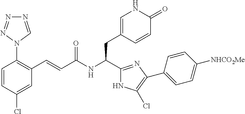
C1=CC(Cl)=CC(C=CC(NC(C2=NC(C3=CC=C([NHCO2Me])C=C3)=C(Cl)N2)CC2=CNC(=O)C=C2)=O)=C1N1C=NN=N1
